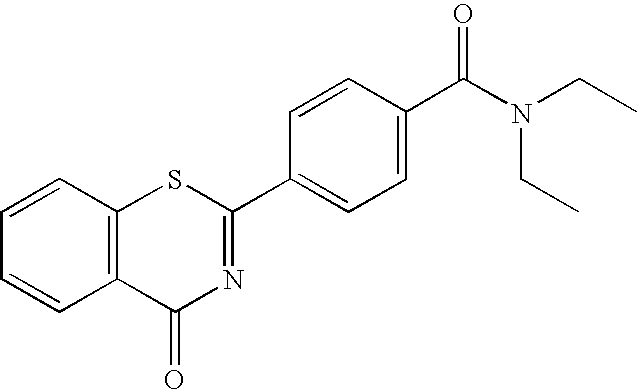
C1=CC2=C(C=C1)C(=O)N=C(C1=CC=C(C(N(CC)CC)=O)C=C1)S2
